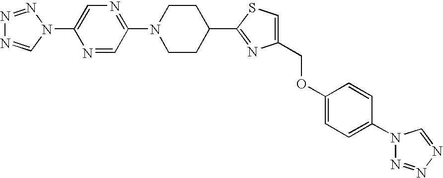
C1(COC2=CC=C(N3N=NN=C3)C=C2)=CSC(C2CCN(C3=NC=C(N4N=NN=C4)N=C3)CC2)=N1
